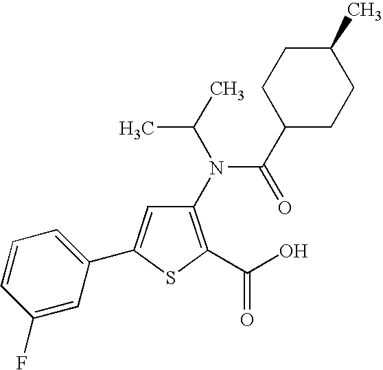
C1(N(C(C)C)C(C2CCC(C)CC2)=O)=C(C(O)=O)SC(C2=CC=CC(F)=C2)=C1
